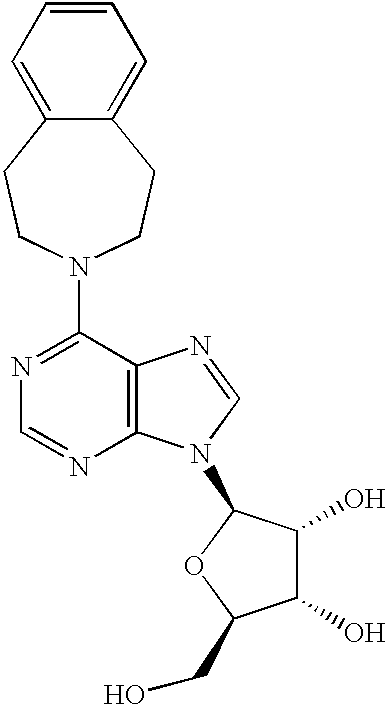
C1(N2CCC3=CC=CC=C3CC2)=NC=NC2=C1N=CN2C1C(O)C(O)C(CO)O1
